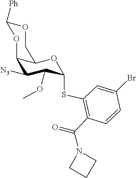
[N3]C1C2OC([Ph])OCC2OC(SC2=C(C(N3CCC3)=O)C=CC(Br)=C2)C1OC
